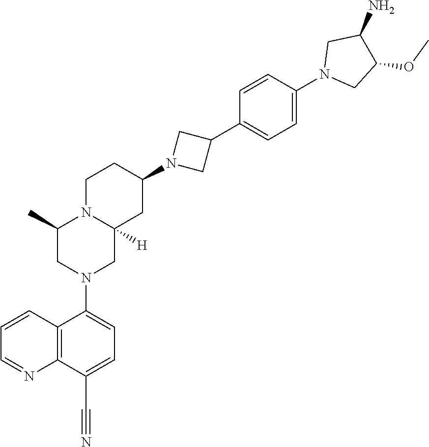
C1=CC2=C(N=C1)C(C#N)=CC=C2N1CC2([H])N(C(C)C1)CCC(N1CC(C3=CC=C(N4CC(OC)C(N)C4)C=C3)C1)C2
